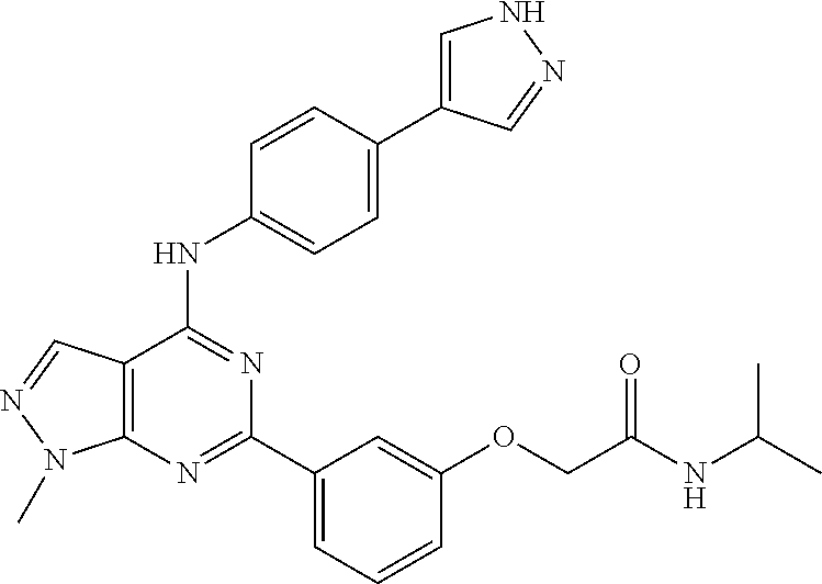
C12=C(C(NC3=CC=C(C4=CNN=C4)C=C3)=NC(C3=CC=CC(OCC(NC(C)C)=O)=C3)=N1)C=NN2C
